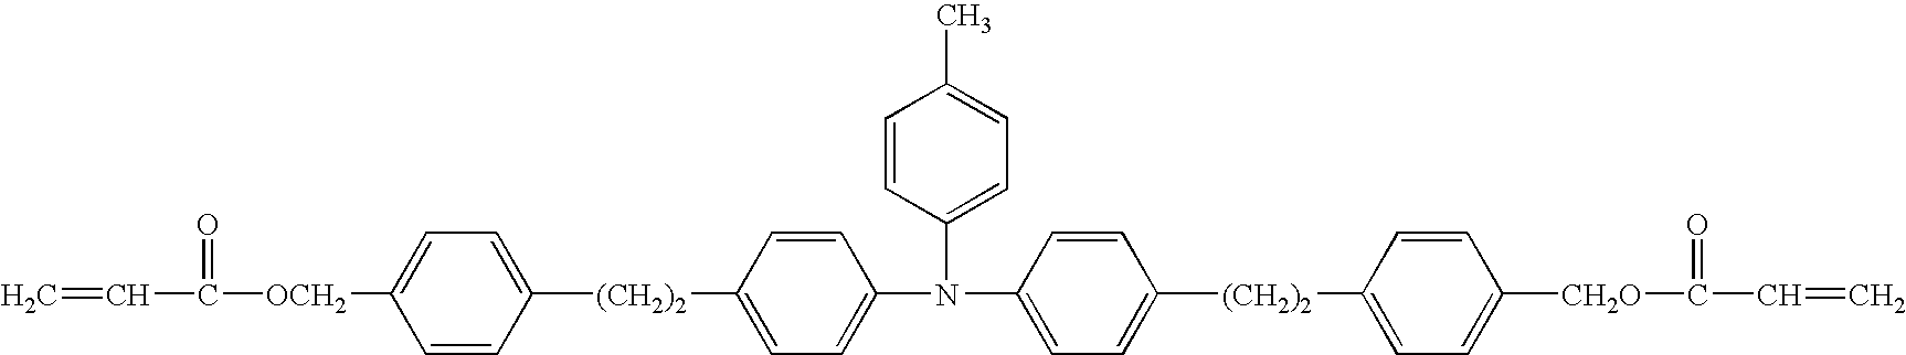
C=CC([OCH2]C1=CC=C([(CH2)2]C2=CC=C(N(C3=CC=C([(CH2)2]C4=CC=C([CH2O]C(C=C)=O)C=C4)C=C3)C3=CC=C(C)C=C3)C=C2)C=C1)=O
